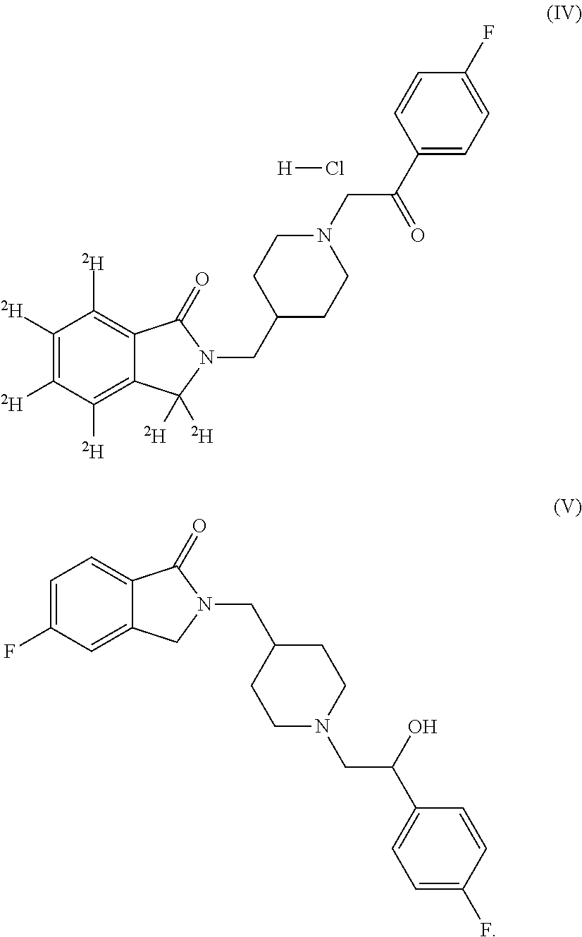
C1([D])=C([D])C([D])=C2C(=C1[D])C(=O)N(CC1CCN(CC(C3=CC=C(F)C=C3)=O)CC1)C2([D])[D].[H]Cl.C1(F)=CC=C2C(=C1)CN(CC1CCN(CC(C3=CC=C(F)C=C3)O)CC1)C2=O
